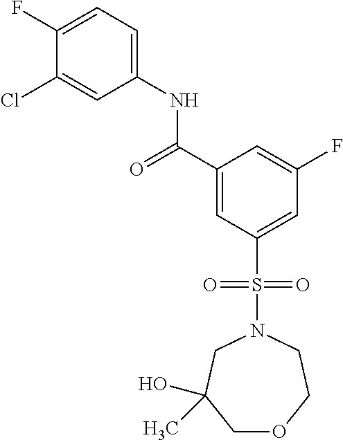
C1(F)=CC=C(NC(C2=CC(S(N3CC(O)(C)COCC3)(=O)=O)=CC(F)=C2)=O)C=C1Cl
